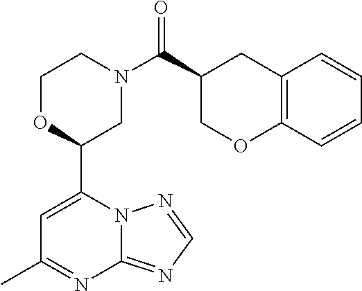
N12C(=NC=N1)N=C(C)C=C2C1CN(C(=O)C2CC3=C(OC2)C=CC=C3)CCO1
